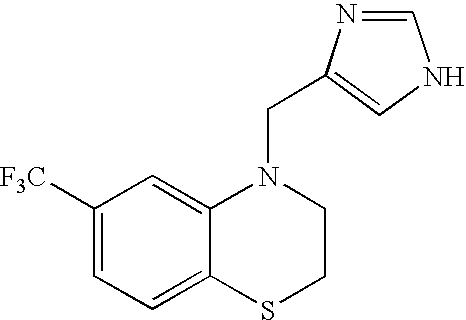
C1=C([F3C])C=C2C(=C1)SCCN2CC1=CNC=N1
